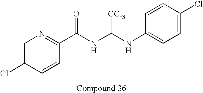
C1=C(Cl)C=CC(C(NC(NC2=CC=C(Cl)C=C2)[CCl3])=O)=N1
